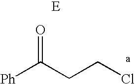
[Ph]C(CCCl)=O.[E]
